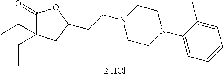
C1(=O)C(CC)(CC)CC(CCN2CCN(C3=CC=CC=C3C)CC2)O1.[2 HCl]
